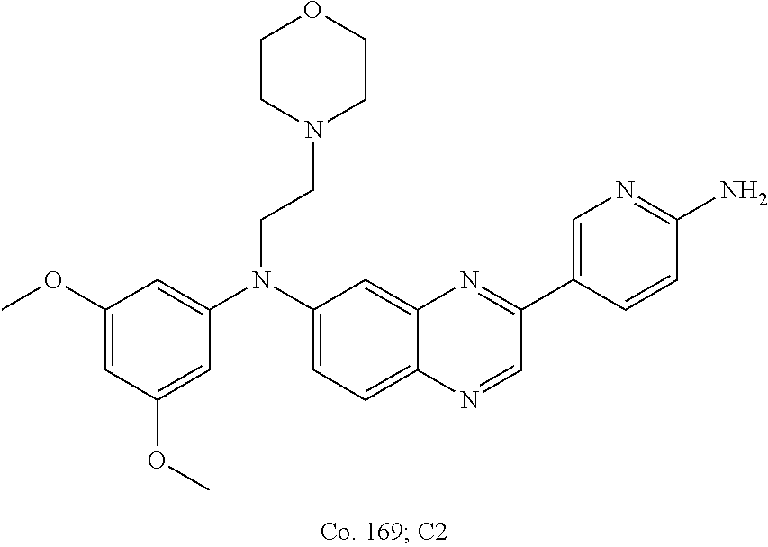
C1(OC)=CC(OC)=CC(N(C2=CC=C3C(=C2)N=C(C2=CN=C(N)C=C2)C=N3)CCN2CCOCC2)=C1
